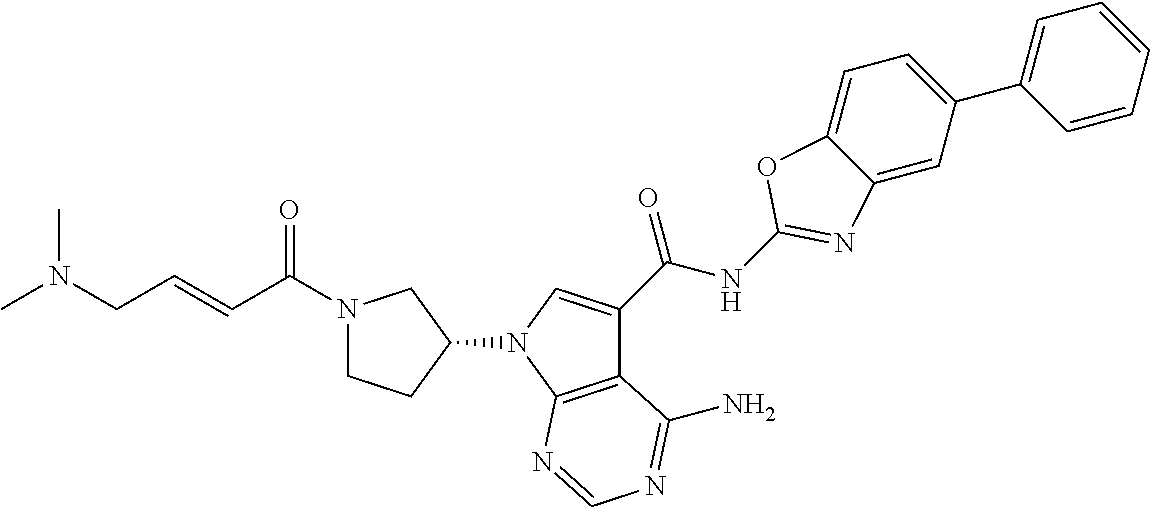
C12=CC(C3=CC=CC=C3)=CC=C1OC(NC(C1=CN(C3CCN(C(C=CCN(C)C)=O)C3)C3=C1C(N)=NC=N3)=O)=N2
